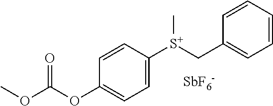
C1=C([S+](CC2=CC=CC=C2)C)C=CC(OC(OC)=O)=C1.[SbF6-]
